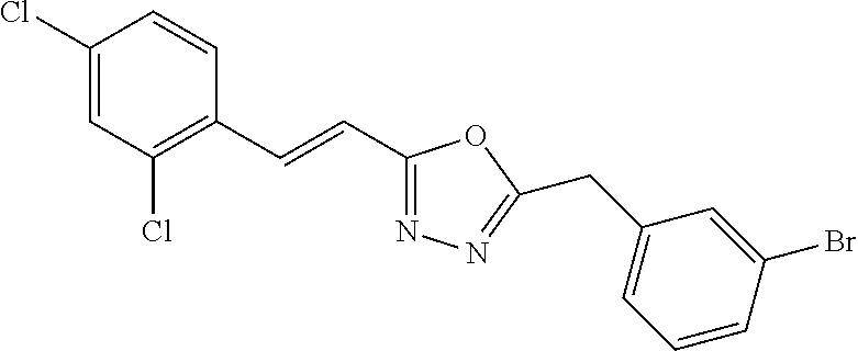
C1(Cl)=CC(Cl)=C(C=CC2=NN=C(CC3=CC=CC(Br)=C3)O2)C=C1
